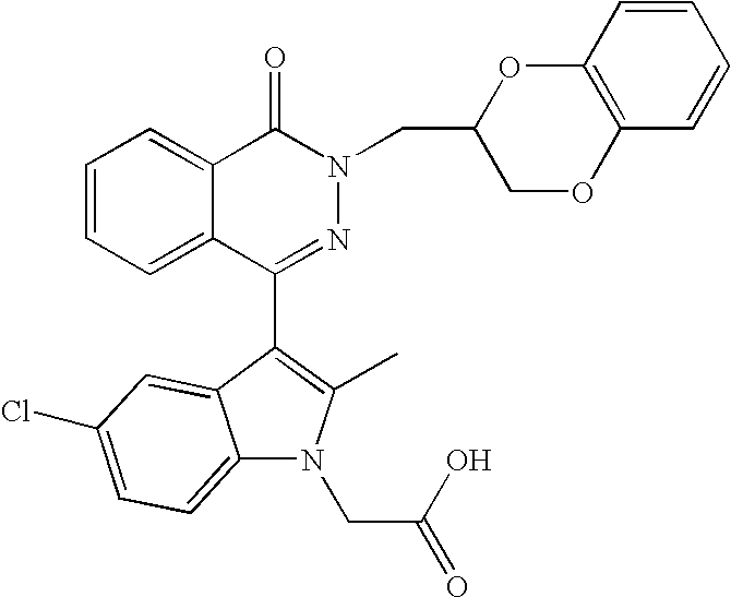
C1(C2=C(C)N(CC(=O)O)C3=CC=C(Cl)C=C32)=NN(CC2COC3=C(O2)C=CC=C3)C(=O)C2=CC=CC=C12
